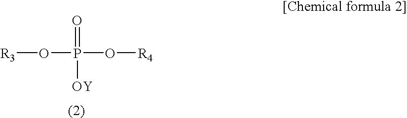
O(P(O[R3])([OY])=O)[R4]
